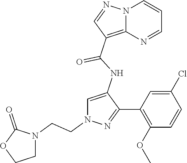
N12C(=C(C(NC3=CN(CCN4C(=O)OCC4)N=C3C3=C(OC)C=CC(Cl)=C3)=O)C=N1)N=CC=C2
